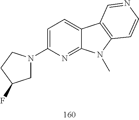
C1C(F)CCN1C1=CC=C2C(=N1)N(C)C1=C2C=NC=C1
